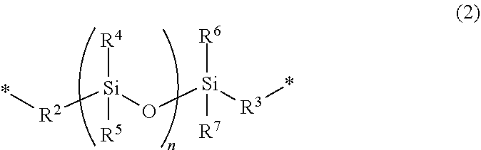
*[R2][Si](O[Si]([R3]*)([R6])[R7])([R5])[R4]
